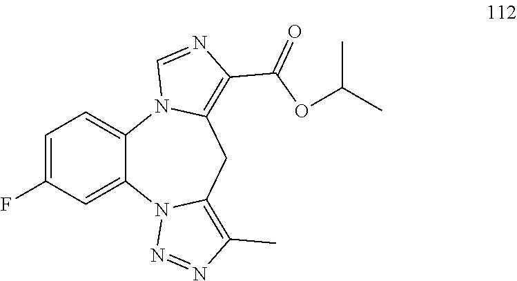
C1=C(F)C=C2C(=C1)N1C(=C(C(OC(C)C)=O)N=C1)CC1=C(C)N=NN21
